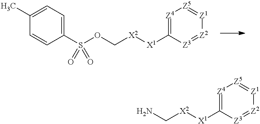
[Z4]1=C([X1][X2]CN)[Z3]=[Z2][Z1]=[Z5]1.[Z4]1=C([X1][X2]COS(C2=CC=C(C)C=C2)(=O)=O)[Z3]=[Z2][Z1]=[Z5]1
